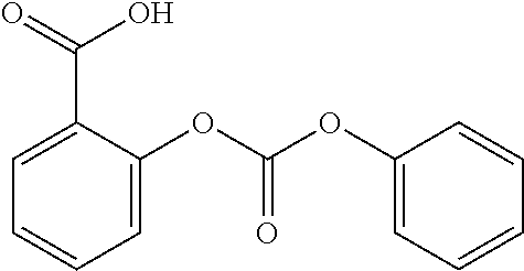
C1=C(C(O)=O)C(OC(OC2=CC=CC=C2)=O)=CC=C1
